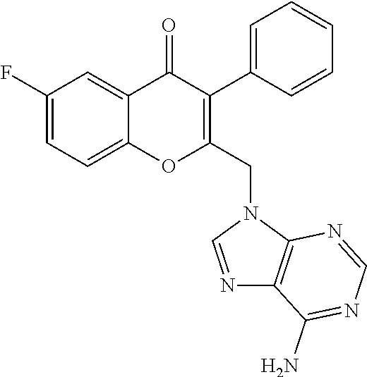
C1=C(F)C=C2C(=C1)OC(CN1C=NC3=C1N=CN=C3N)=C(C1=CC=CC=C1)C2=O
